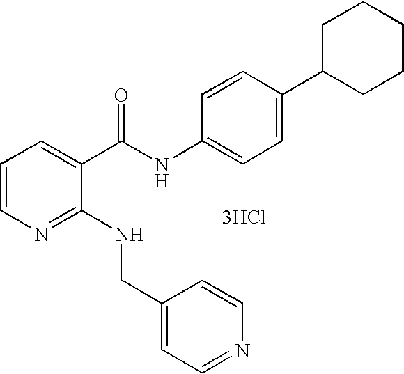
[3HCl].C1=CN=C(NCC2=CC=NC=C2)C(C(NC2=CC=C(C3CCCCC3)C=C2)=O)=C1
